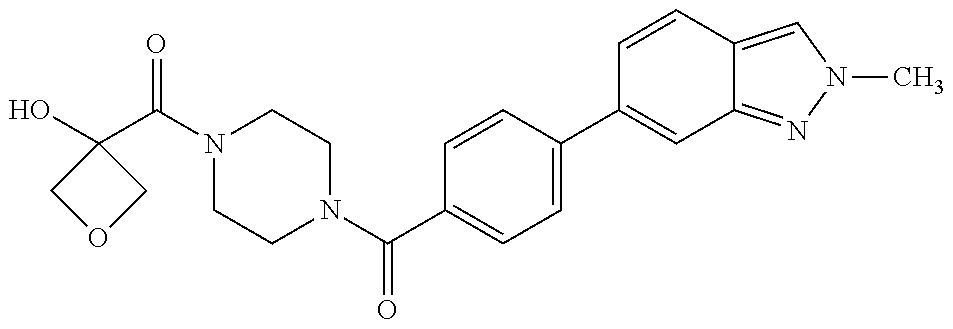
C1(O)(C(=O)N2CCN(C(=O)C3=CC=C(C4=CC5=NN(C)C=C5C=C4)C=C3)CC2)COC1
